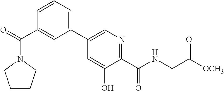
C1(C2=CC=CC(C(=O)N3CCCC3)=C2)=CN=C(C(=O)NCC([OCH3])=O)C(O)=C1
